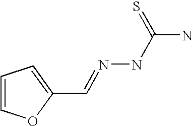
C1(C=NNC(N)=S)=CC=CO1
